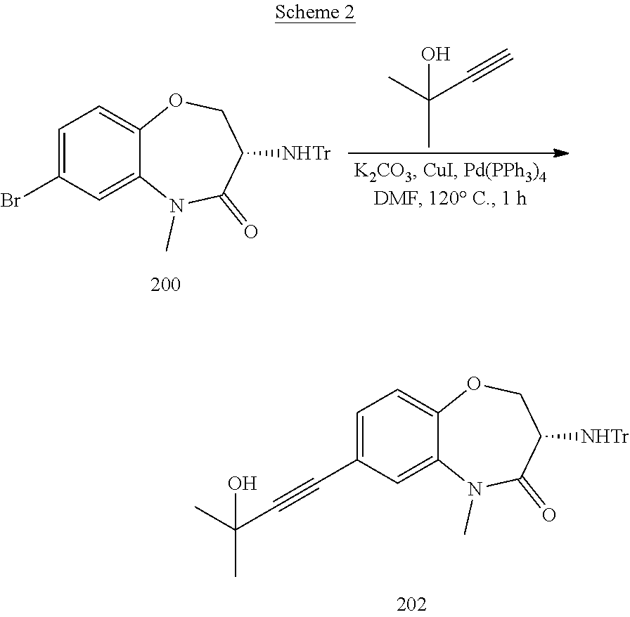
C1=C(C#CC(C)(O)C)C=C2C(=C1)OCC([NHTr])C(=O)N2C.C1=C(Br)C=C2C(=C1)OCC([NHTr])C(=O)N2C.CC(C#C)(O)C
